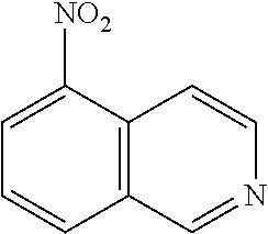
C1=C([NO2])C2=C(C=C1)C=NC=C2
